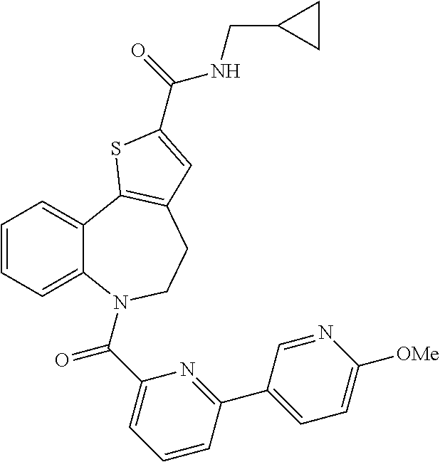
C1=CC=C2C(=C1)C1=C(CCN2C(C2=CC=CC(C3=CC=C([OMe])N=C3)=N2)=O)C=C(C(=O)NCC2CC2)S1
